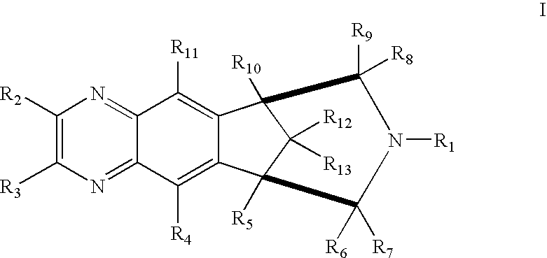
C1([R2])=C([R3])N=C2C(=N1)C([R11])=C1C(=C2[R4])C2([R5])C([R12])([R13])C1([R10])C([R9])([R8])N([R1])C2([R7])[R6]
